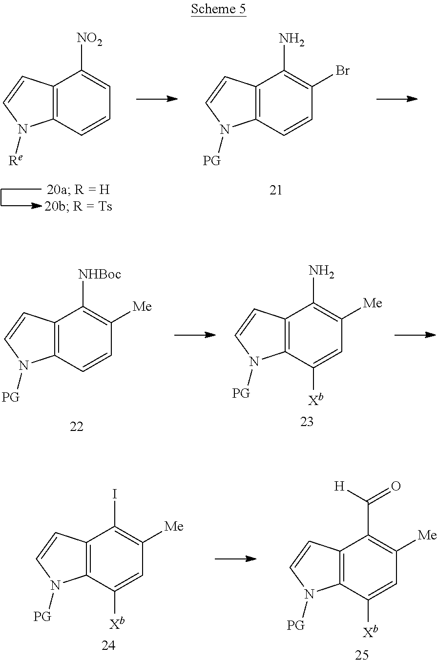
C12=C(C=CC=C1[NO2])N([Re])C=C2.C12=C(C=CC(Br)=C1N)N([PG])C=C2.C12=C(C=CC([Me])=C1[NHBoc])N([PG])C=C2.C12=C(C([Xb])=CC([Me])=C1N)N([PG])C=C2.C12=C(C([Xb])=CC([Me])=C1I)N([PG])C=C2.C12=C(C([Xb])=CC([Me])=C1C([H])=O)N([PG])C=C2
